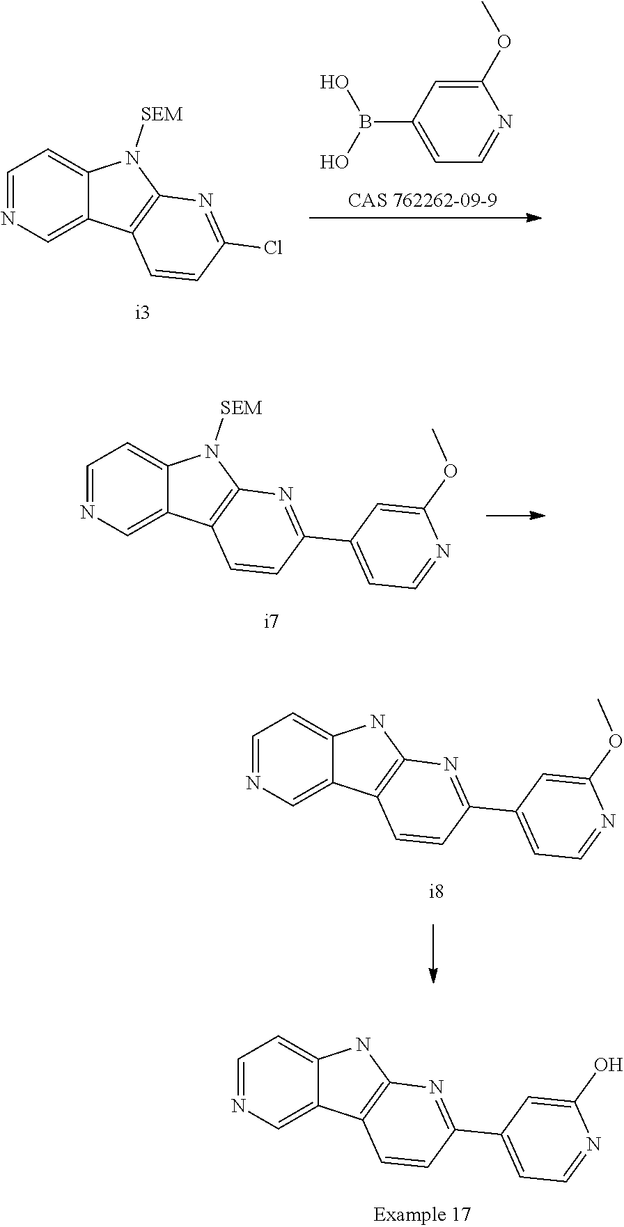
C1=NC=C2C(=C1)NC1=C2C=CC(C2=CC=NC(O)=C2)=N1.C1=NC=C2C(=C1)N([SEM])C1=C2C=CC(Cl)=N1.C1(B(O)O)=CC=NC(OC)=C1.C1=NC=C2C(=C1)N([SEM])C1=C2C=CC(C2=CC=NC(OC)=C2)=N1.C1=NC=C2C(=C1)NC1=C2C=CC(C2=CC=NC(OC)=C2)=N1
